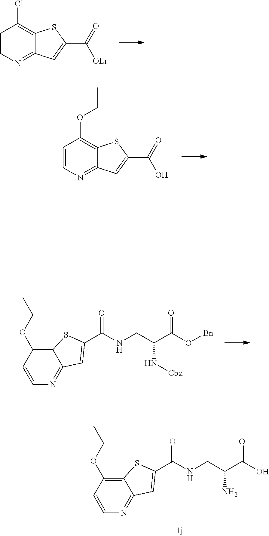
C1=CN=C2C(=C1Cl)SC(C(=O)[OLi])=C2.C1=CN=C2C(=C1OCC)SC(C(=O)O)=C2.C1=CN=C2C(=C1OCC)SC(C(NCC(C(O[Bn])=O)N[Cbz])=O)=C2.C1=CN=C2C(=C1OCC)SC(C(NCC(C(O)=O)N)=O)=C2
